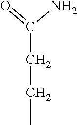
C(CCC)(N)=O
